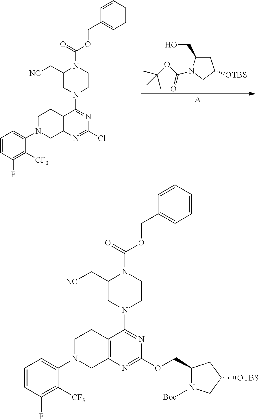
C12=C(N=C(OCC3N([Boc])CC([OTBS])C3)N=C1N1CCN(C(=O)OCC3=CC=CC=C3)C(C[NC])C1)CN(C1=CC=CC(F)=C1[CF3])CC2.C12=C(N=C(Cl)N=C1N1CCN(C(=O)OCC3=CC=CC=C3)C(C[NC])C1)CN(C1=CC=CC(F)=C1[CF3])CC2.[A].C1C(CO)N(C(OC(C)(C)C)=O)CC1[OTBS]
